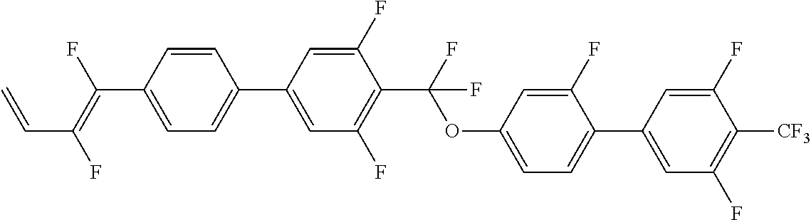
C1=CC(C(=C(F)C=C)F)=CC=C1C1=CC(F)=C(C(OC2=CC=C(C3=CC(F)=C([CF3])C(F)=C3)C(F)=C2)(F)F)C(F)=C1
